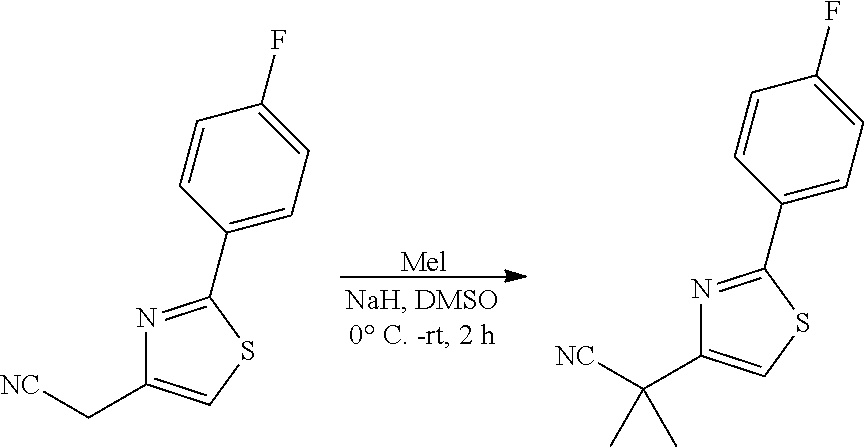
C1(C2=NC(C[NC])=CS2)=CC=C(F)C=C1.[Mel].C1(C2=NC(C([NC])(C)C)=CS2)=CC=C(F)C=C1
